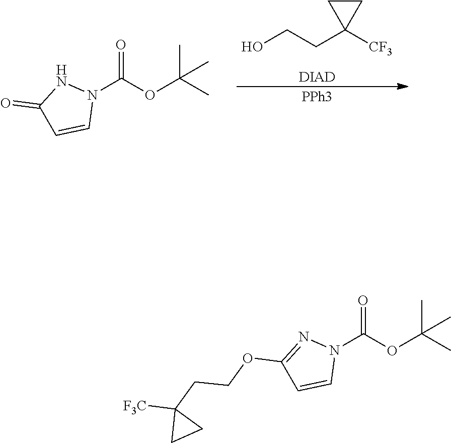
OCCC1([CF3])CC1.[DIAD].O=C1C=CN(C(OC(C)(C)C)=O)N1.[PPh3].C(C)(OC(=O)N1N=C(OCCC2([F3C])CC2)C=C1)(C)C
